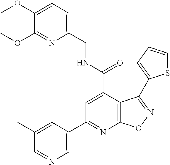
C1(OC)=CC=C(CNC(=O)C2=CC(C3=CN=CC(C)=C3)=NC3=C2C(C2=CC=CS2)=NO3)N=C1OC
